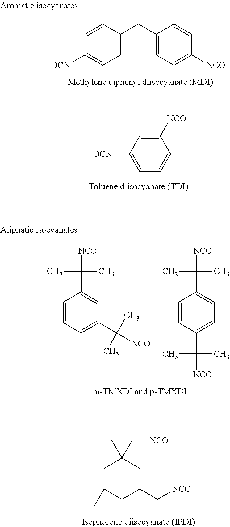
C1([OCN])=CC=CC([NCO])=C1.C1=CC(CC2=CC=C([NCO])C=C2)=CC=C1[OCN].C1=CC=C(C(C)(C)[NCO])C=C1C(C)(C)[NCO].C1=CC(C(C)(C)[NCO])=CC=C1C(C)(C)[NCO].C1C(C)(C)CC(C[NCO])CC1(C)C[NCO]
